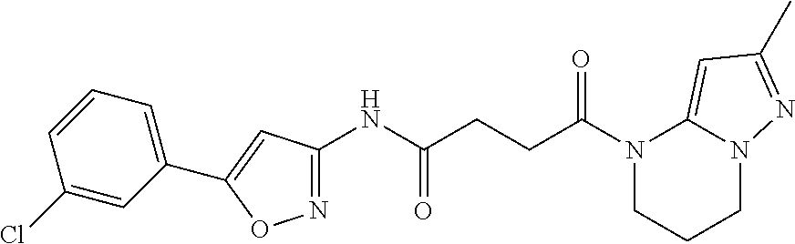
N1=C(NC(CCC(N2CCCN3C2=CC(C)=N3)=O)=O)C=C(C2=CC=CC(Cl)=C2)O1
